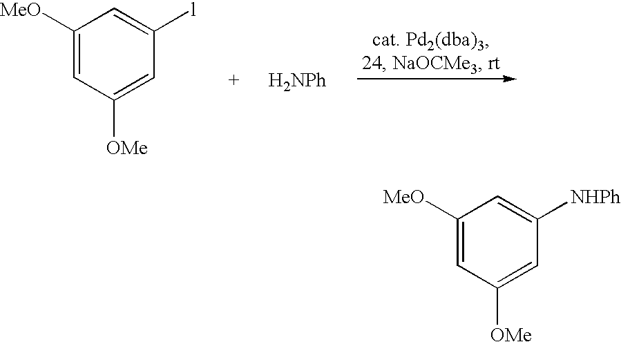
C1([MeO])=CC([OMe])=CC([l])=C1.[H2NPh].C1([MeO])=CC([OMe])=CC([NHPh])=C1
